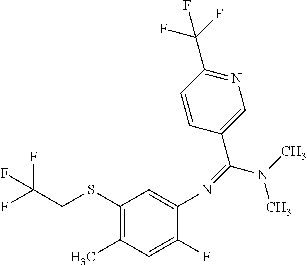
N(C1=CC(SCC(F)(F)F)=C(C)C=C1F)=C(N(C)C)C1=CN=C(C(F)(F)F)C=C1
